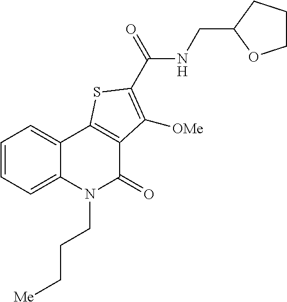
C1=CC=C2C(=C1)C1=C(C(=O)N2CCC[Me])C([OMe])=C(C(NCC2OCCC2)=O)S1
